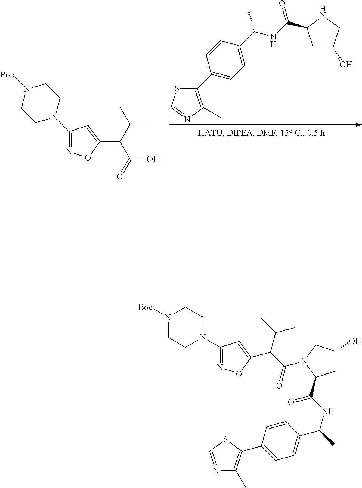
C1(C2=CC=C(C(NC(=O)C3CC(O)CN3)C)C=C2)=C(C)N=CS1.C1N([Boc])CCN(C2=NOC(C(C(O)=O)C(C)C)=C2)C1.N1([Boc])CCN(C2=NOC(C(C(=O)N3CC(O)CC3C(NC(C)C3=CC=C(C4=C(C)N=CS4)C=C3)=O)C(C)C)=C2)CC1
